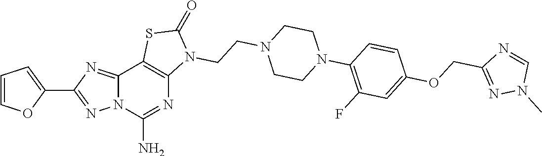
C1=COC(C2=NN3C(=N2)C2=C(N=C3N)N(CCN3CCN(C4=C(F)C=C(OCC5=NN(C)C=N5)C=C4)CC3)C(=O)S2)=C1
